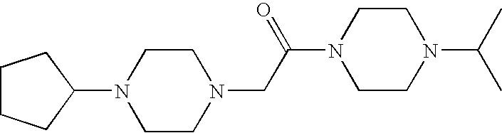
C1CN(CC(N2CCN(C(C)C)CC2)=O)CCN1C1CCCC1
